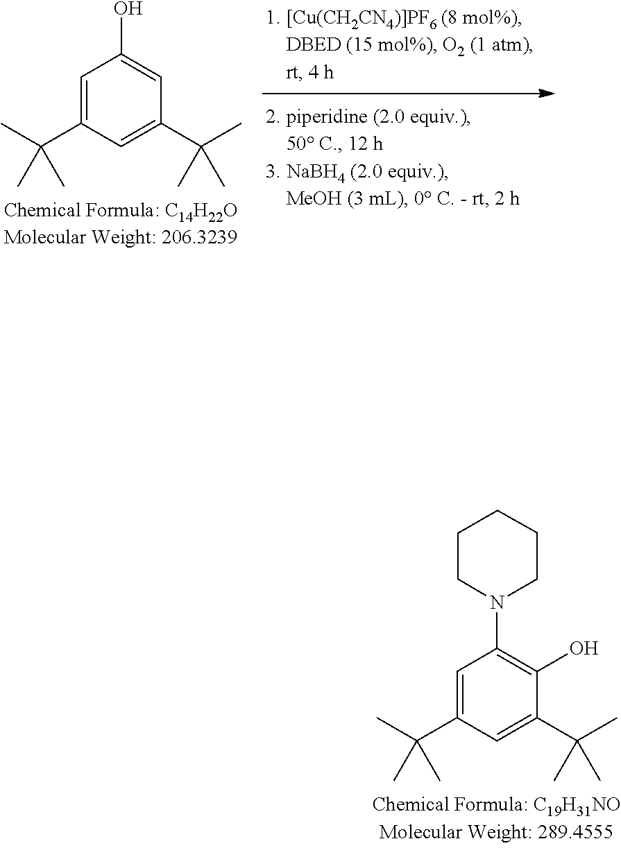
C1=C(C(C)(C)C)C=C(C(C)(C)C)C=C1O.C1=C(C(C)(C)C)C=C(C(C)(C)C)C(O)=C1N1CCCCC1
